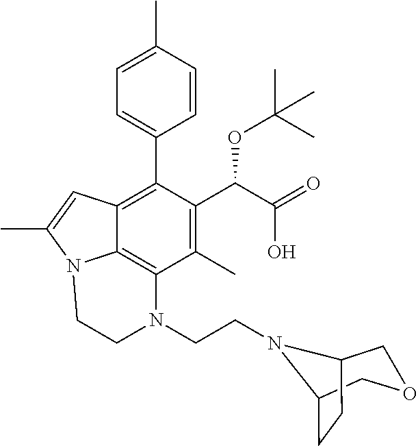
C1=C(C)C=CC(C2=C3C4=C(C(C)=C2C(C(O)=O)OC(C)(C)C)N(CCN2C5CCC2COC5)CCN4C(C)=C3)=C1
